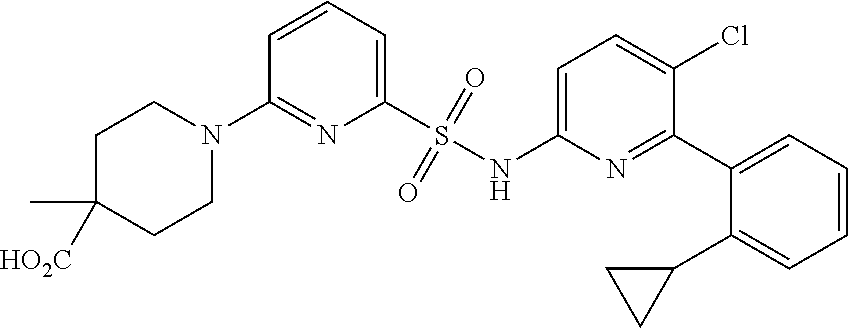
C1C(C)([HO2C])CCN(C2=NC(S(NC3=CC=C(Cl)C(C4=CC=CC=C4C4CC4)=N3)(=O)=O)=CC=C2)C1
